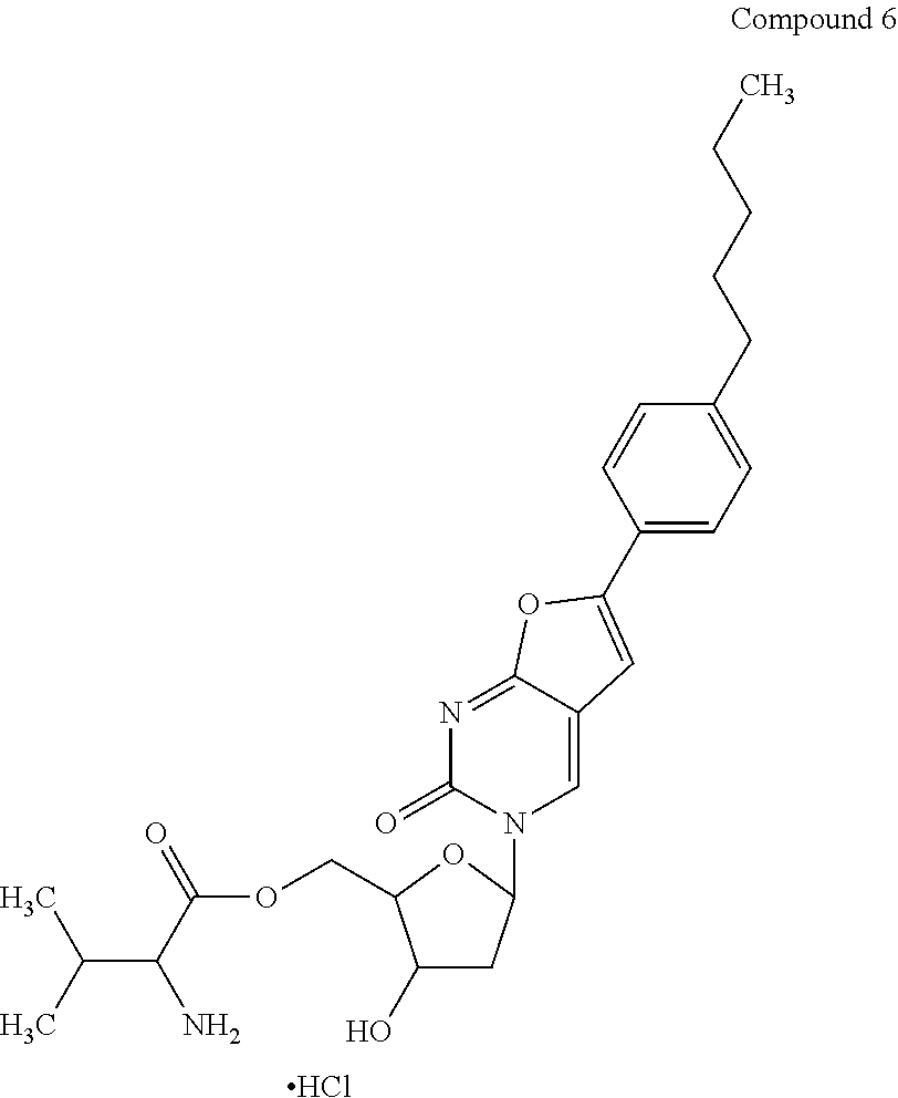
C1(O)CC(N2C=C3C(=NC2=O)OC(C2=CC=C(CCCCC)C=C2)=C3)OC1COC(C(N)C(C)C)=O.Cl
